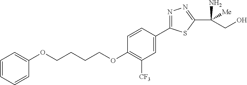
C1(OCCCCOC2=C([CF3])C=C(C3=NN=C(C(N)([Me])CO)S3)C=C2)=CC=CC=C1
